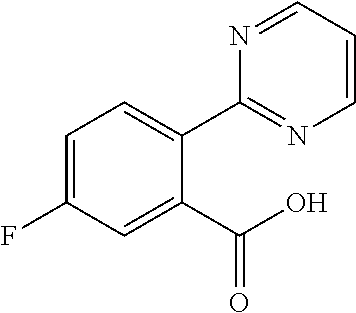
C1=C(F)C=C(C(O)=O)C(C2=NC=CC=N2)=C1
